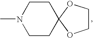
CN1CCC2(CC1)OCCO2
